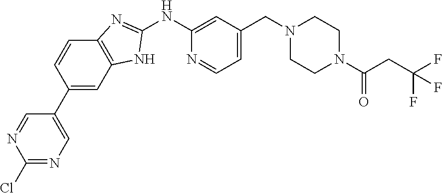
C1(NC2=NC3=C(N2)C=C(C2=CN=C(Cl)N=C2)C=C3)=CC(CN2CCN(C(=O)CC(F)(F)F)CC2)=CC=N1
